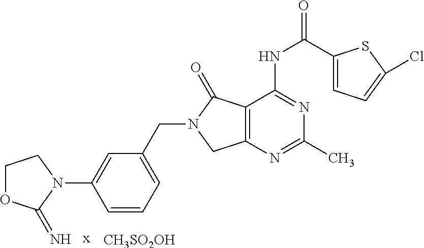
C1OC(=N)N(C2=CC(CN3CC4=C(C3=O)C(NC(C3=CC=C(Cl)S3)=O)=NC(C)=N4)=CC=C2)C1.[x].[CH3SO2OH]
